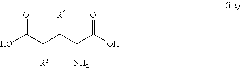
OC(C(C(C(C(O)=O)N)[R5])[R3])=O
